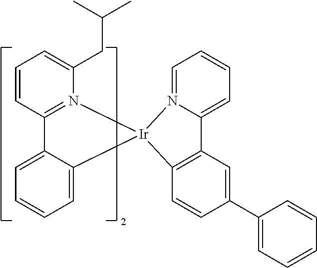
C1=C2C(=CC=C1)[Ir]1(N3=C2C=CC=C3CC(C)C)C2=C(C=C(C3=CC=CC=C3)C=C2)C2=CC=CC=N21
